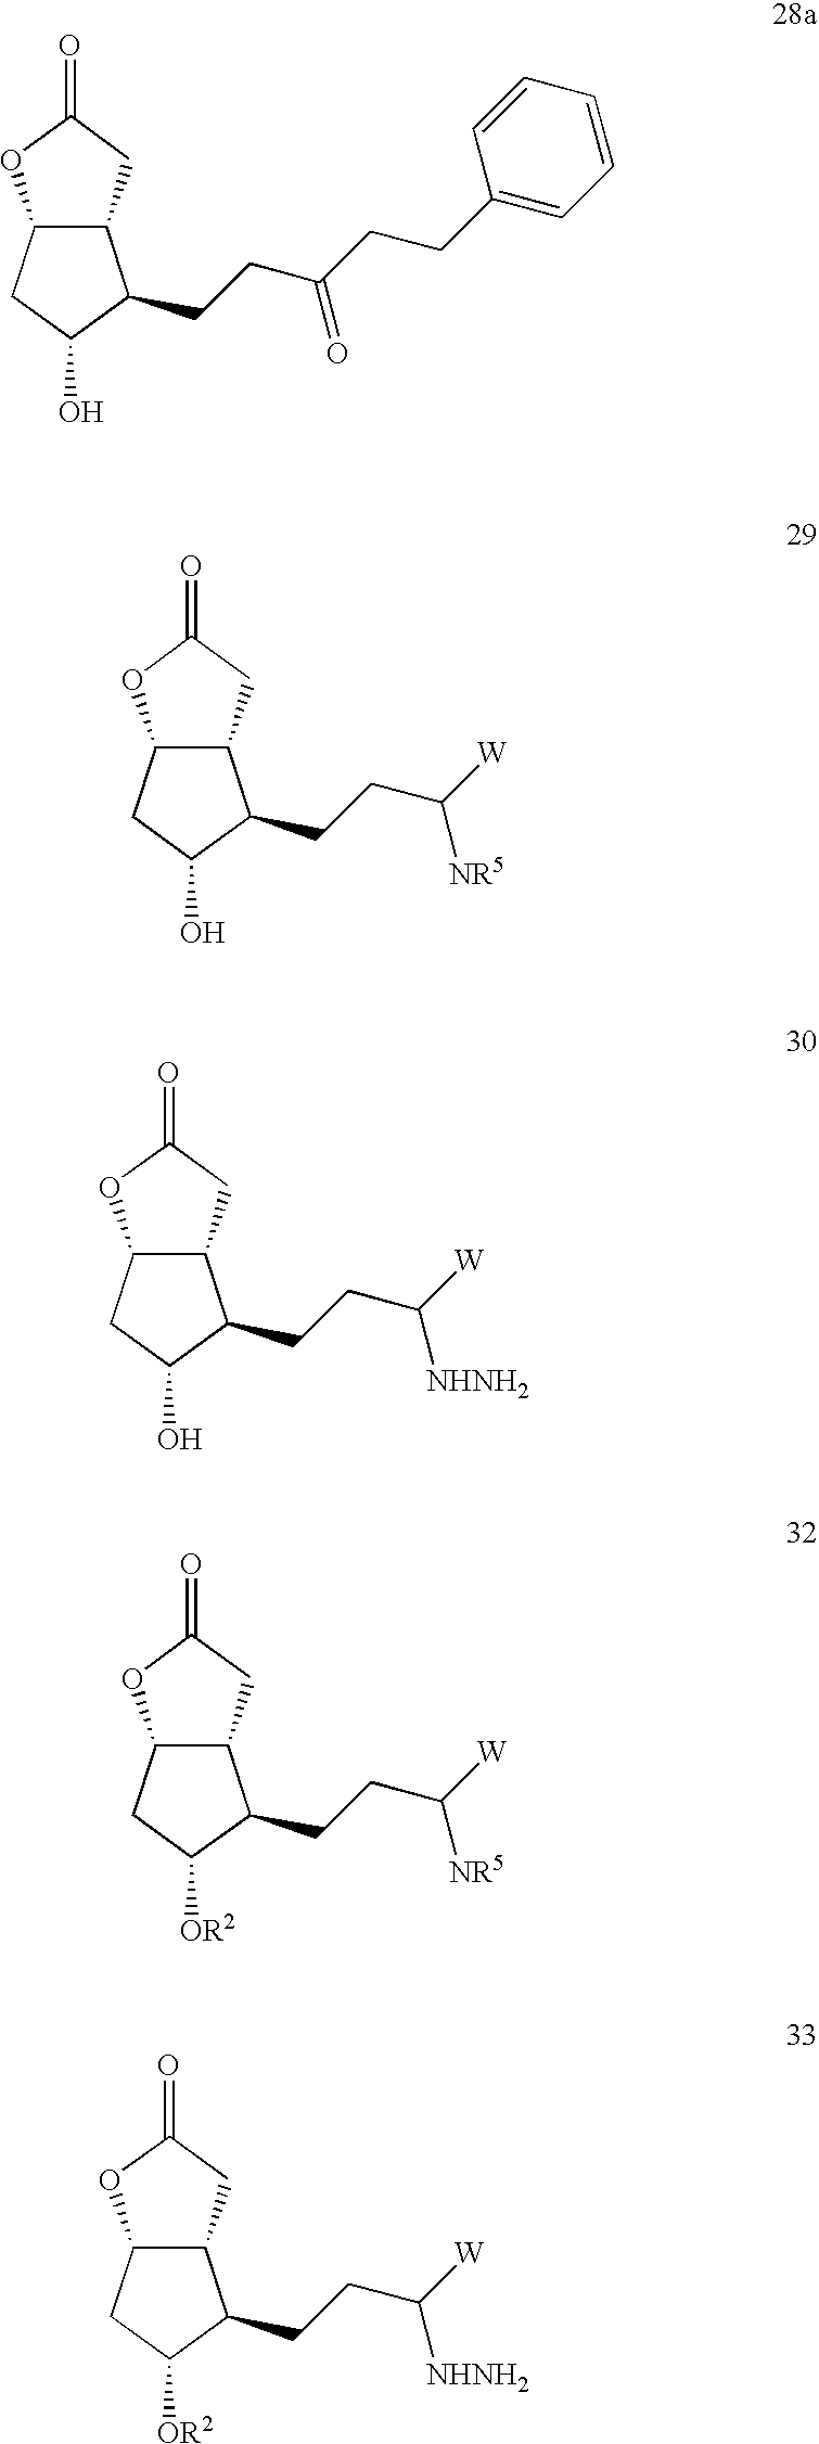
C12C(CC(=O)O1)C(CCC(CCC1=CC=CC=C1)=O)C(O)C2.C12C(CC(=O)O1)C(CCC([W])[NR5])C(O)C2.C12C(CC(=O)O1)C(CCC([W])[NHNH2])C(O)C2.C12C(CC(=O)O1)C(CCC([W])[NR5])C([OR2])C2.C12C(CC(=O)O1)C(CCC([W])[NHNH2])C([OR2])C2
